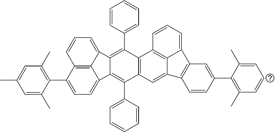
C1(C2=C(C)C=C(C)C=C2C)=CC=C2C3=C1C=CC=C3C1=C(C3=CC=CC=C3)C3=C(C(C4=CC=CC=C4)=C21)C=C1C2=C3C=CC=C2C2=C1C=CC(C1=C(C)C=CC=C1C)=C2
